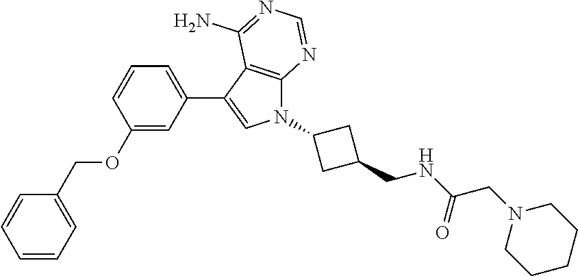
C1=C(COC2=CC(C3=CN(C4CC(CNC(CN5CCCCC5)=O)C4)C4=C3C(N)=NC=N4)=CC=C2)C=CC=C1
